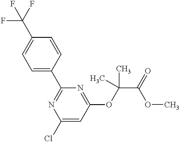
C1=C(C2=NC(Cl)=CC(OC(C(=O)OC)(C)C)=N2)C=CC(C(F)(F)F)=C1
